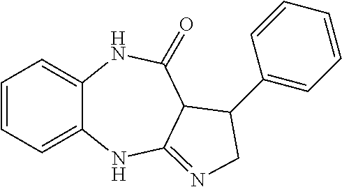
C12=CC=CC=C1NC1=NCC(C3=CC=CC=C3)C1C(=O)N2
